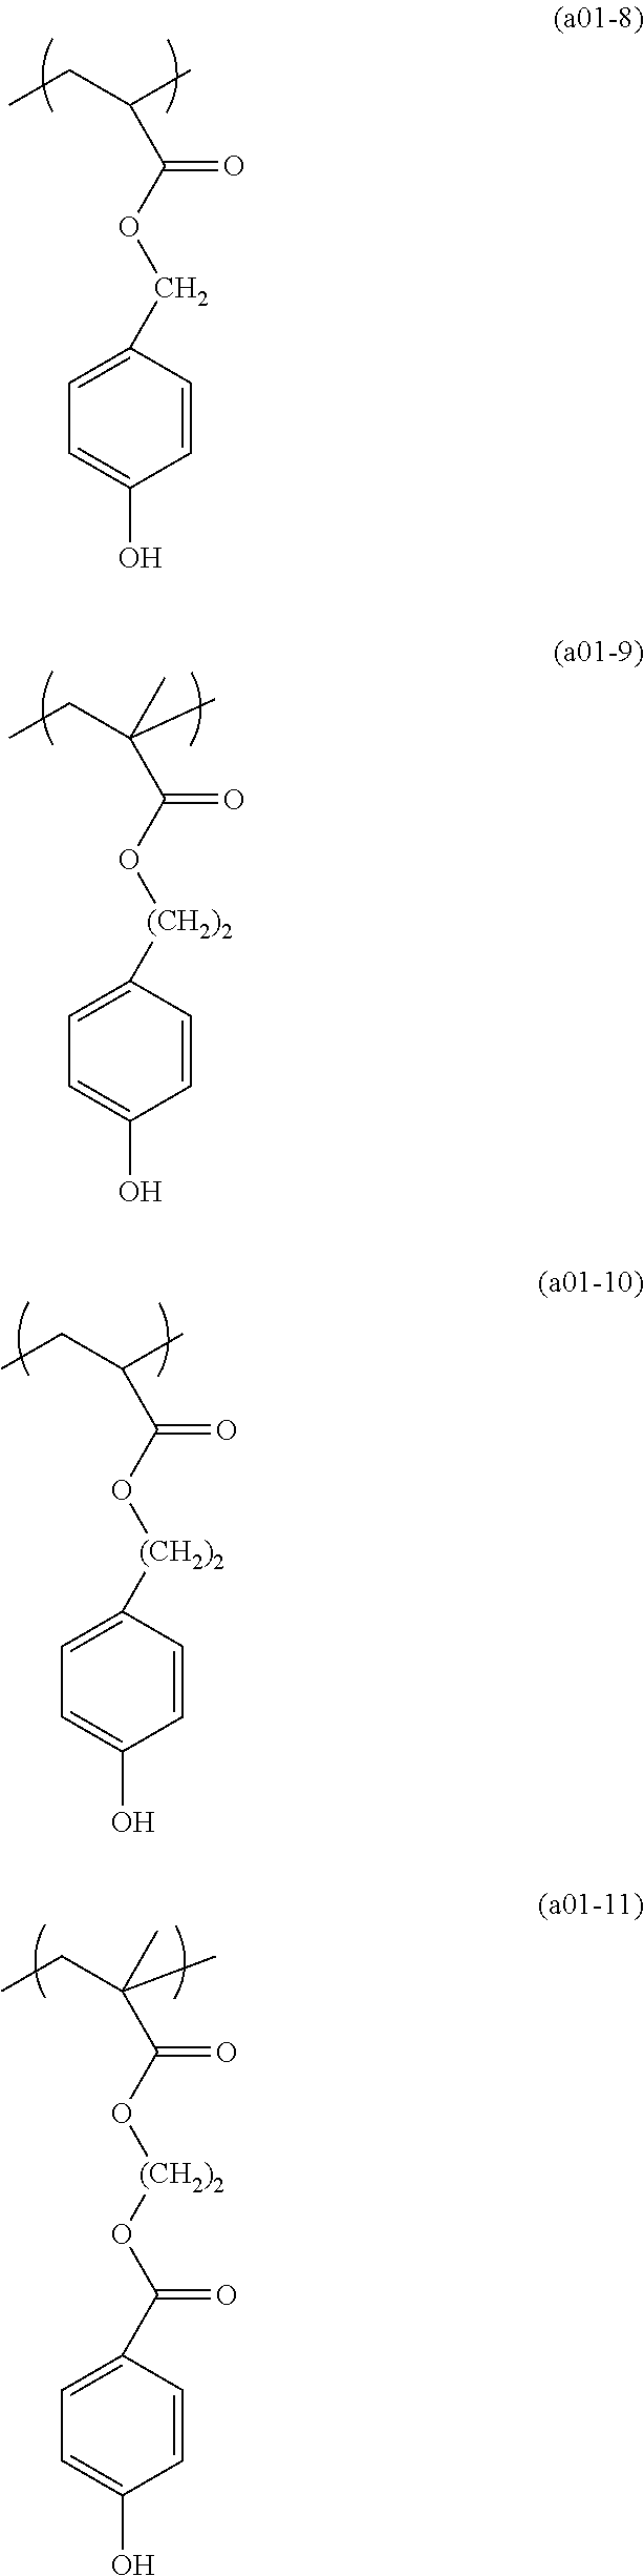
C1=C(COC(C(C)CC)=O)C=CC(O)=C1.C1=C([(CH2)2]OC(C(CC)(C)C)=O)C=CC(O)=C1.C1=C([(CH2)2]OC(C(C)CC)=O)C=CC(O)=C1.C1=C(C(O[(CH2)2]OC(C(C)(C)CC)=O)=O)C=CC(O)=C1
